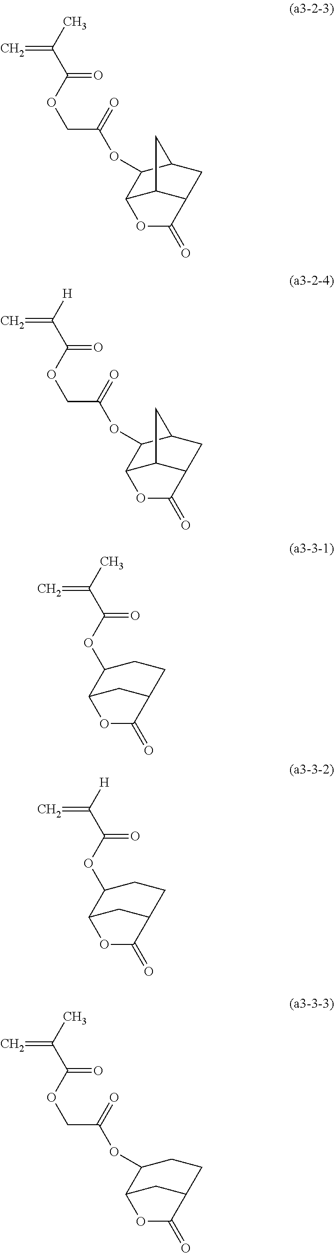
O(C(C(C)=C)=O)CC(OC1C2C3C(CC1C3)C(=O)O2)=O.O(C(C([H])=C)=O)CC(OC1C2C3C(CC1C3)C(=O)O2)=O.O(C(C(C)=C)=O)C1C2CC(CC1)C(=O)O2.O(C(C([H])=C)=O)C1C2CC(CC1)C(=O)O2.O(C(C(C)=C)=O)CC(OC1C2CC(CC1)C(=O)O2)=O
